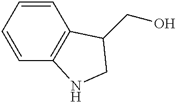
C1=CC=CC2=C1C(CO)CN2
